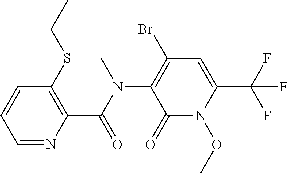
C1(=O)N(OC)C(C(F)(F)F)=CC(Br)=C1N(C(=O)C1=C(SCC)C=CC=N1)C
